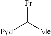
[Pr]C([Me])[Pyd]
